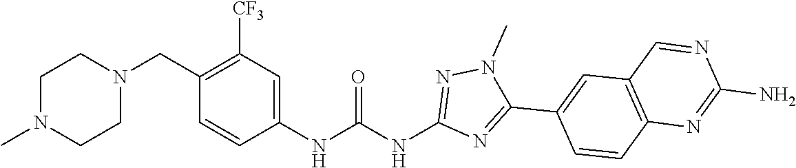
C1(CN2CCN(C)CC2)=C([CF3])C=C(NC(NC2=NN(C)C(C3=CC4=C(C=C3)N=C(N)N=C4)=N2)=O)C=C1
